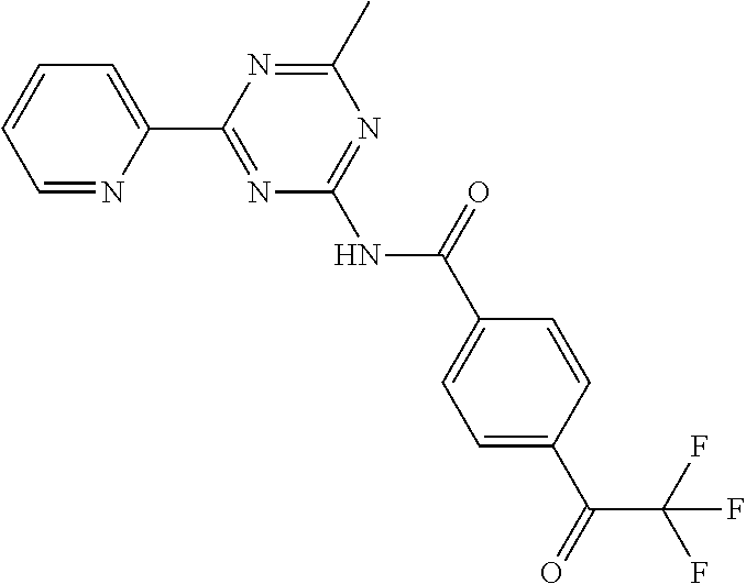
C1=NC(C2=NC(NC(C3=CC=C(C(=O)C(F)(F)F)C=C3)=O)=NC(C)=N2)=CC=C1
